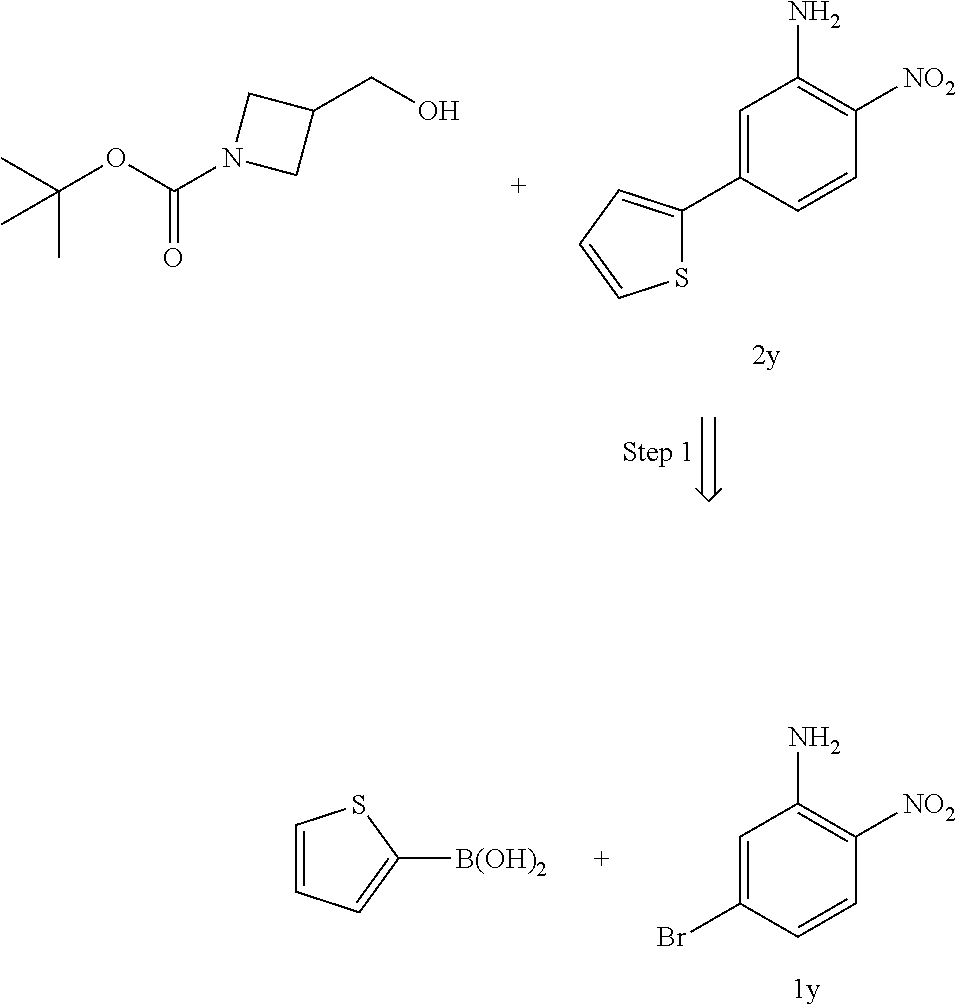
NC1=C([NO2])C=CC(C2=CC=CS2)=C1.N1(C(OC(C)(C)C)=O)CC(CO)C1.NC1=C([NO2])C=CC(Br)=C1.C1=CC=C([B(OH)2])S1
